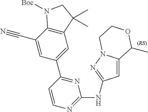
C1=C2N(N=C1NC1=NC=CC(C3=CC4=C(C(C#N)=C3)N([Boc])CC4(C)C)=N1)CCOC2C
